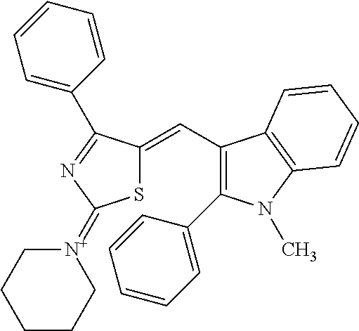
S1C(=CC2=C(C3=CC=CC=C3)N(C)C3=C2C=CC=C3)C(C2=CC=CC=C2)=NC1=[N+]1CCCCC1
